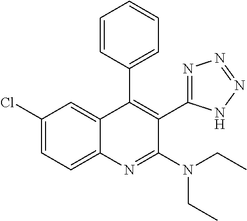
C1=CC(C2=C(C3=NN=NN3)C(N(CC)CC)=NC3=CC=C(Cl)C=C23)=CC=C1
